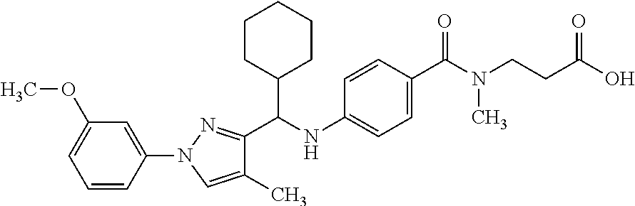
N1(C2=CC(OC)=CC=C2)C=C(C)C(C(NC2=CC=C(C(N(CCC(O)=O)C)=O)C=C2)C2CCCCC2)=N1
